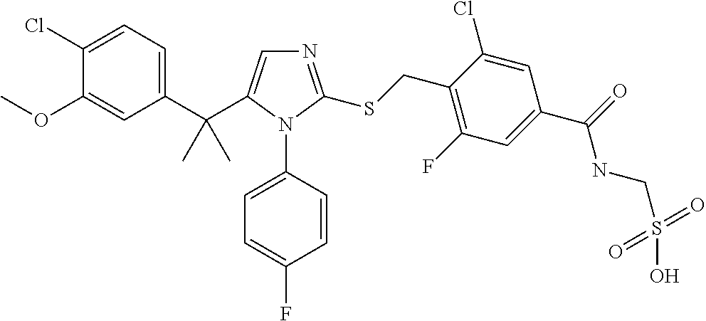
C1(C(C2=CN=C(SCC3=C(F)C=C(C(=O)NCS(O)(=O)=O)C=C3Cl)N2C2=CC=C(F)C=C2)(C)C)=CC=C(Cl)C(OC)=C1
